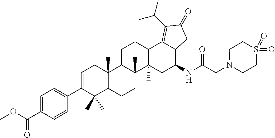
C1=C(C(=O)OC)C=CC(C2=CCC3(C)C(CCC4(C)C3CCC3C5=C(C(C)C)C(=O)CC5C(NC(CN5CCS(=O)(=O)CC5)=O)CC34C)C2(C)C)=C1
